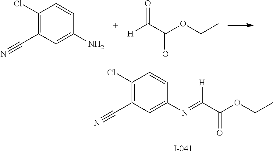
C1(Cl)=C(C#N)C=C(N=C(C(OCC)=O)[H])C=C1.C1(Cl)=C(C#N)C=C(N)C=C1.C(C(OCC)=O)([H])=O
